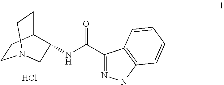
C1CC2CCN1CC2NC(C1=NNC2=C1C=CC=C2)=O.Cl
